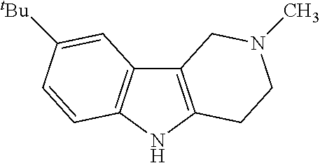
C12=C(NC3=C1C=C([tBu])C=C3)CCN(C)C2
